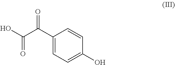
OC(C(C1=CC=C(O)C=C1)=O)=O
